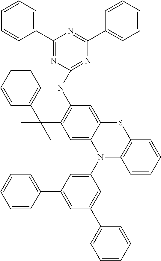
C1=CC=CC2=C1N(C1=NC(C3=CC=CC=C3)=NC(C3=CC=CC=C3)=N1)C1=C(C2(C)C)C=C2C(=C1)SC1=C(N2C2=CC(C3=CC=CC=C3)=CC(C3=CC=CC=C3)=C2)C=CC=C1
